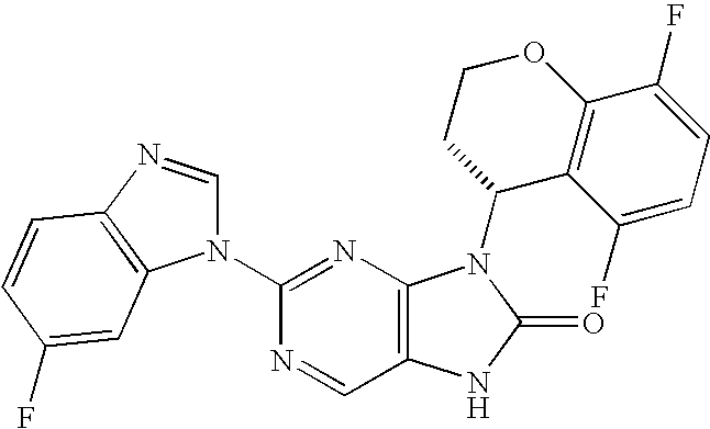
C12=C(N=C(N3C=NC4=C3C=C(F)C=C4)N=C1)N(C1C3=C(OCC1)C(F)=CC=C3F)C(=O)N2
